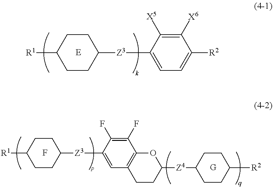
[E].[R1]C1CCC([Z3]C2=CC=C([R2])C([X6])=C2[X5])CC1.F.[G].[R1]C1CCC([Z3]C2=CC3=C(C(F)=C2F)OC([Z4]C2CCC([R2])CC2)CC3)CC1
